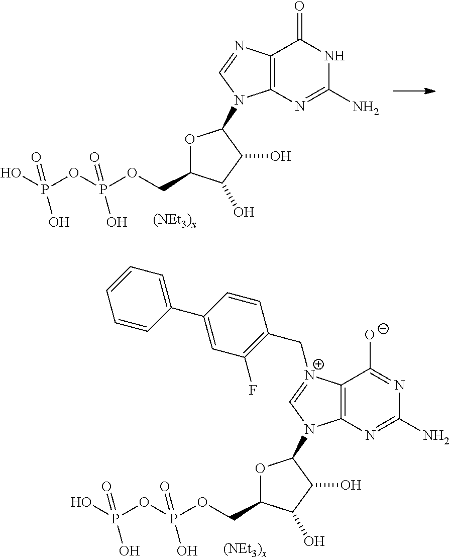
C12=C(N=C(N)N=C1[O-])N(C1OC(COP(OP(O)(=O)O)(=O)O)C(O)C1O)C=[N+]2CC1=C(F)C=C(C2=CC=CC=C2)C=C1.C12=C(N=C(N)NC1=O)N(C1OC(COP(OP(O)(=O)O)(=O)O)C(O)C1O)C=N2
